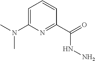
C1=C(N(C)C)N=C(C(=O)NN)C=C1
